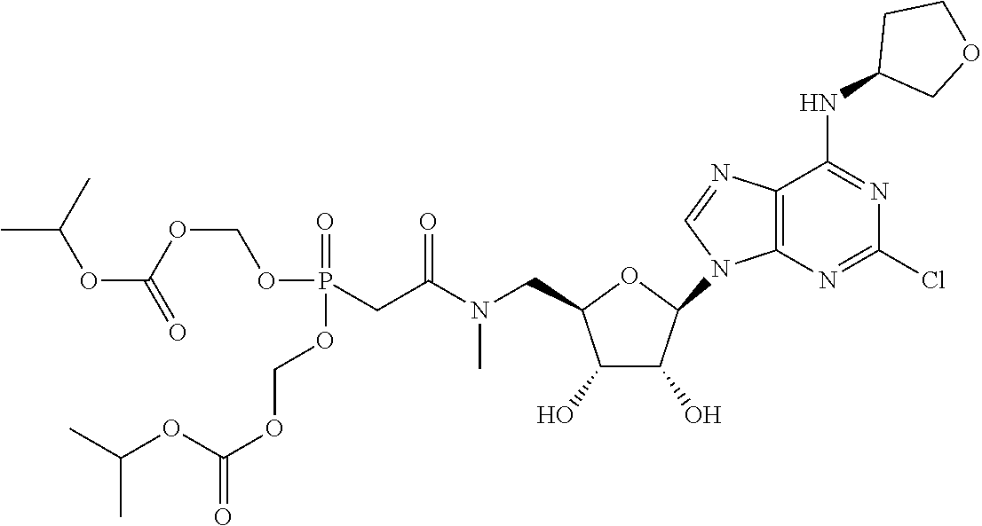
O1C(CN(C(CP(=O)(OCOC(=O)OC(C)C)OCOC(=O)OC(C)C)=O)C)C(O)C(O)C1N1C=NC2=C1N=C(Cl)N=C2NC1COCC1
